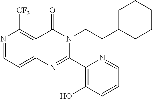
N1=CC=C2C(=C1[CF3])C(=O)N(CCC1CCCCC1)C(C1=C(O)C=CC=N1)=N2
